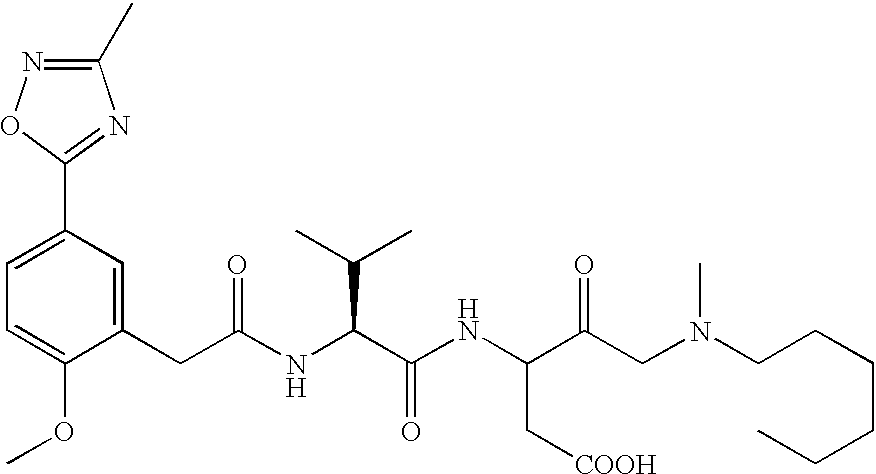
C1=C(OC)C(CC(NC(C(NC(C(CN(C)CCCCCC)=O)C[COOH])=O)C(C)C)=O)=CC(C2=NC(C)=NO2)=C1
